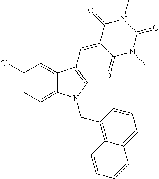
C1(Cl)=CC=C2C(=C1)C(C=C1C(=O)N(C)C(=O)N(C)C1=O)=CN2CC1=C2C(=CC=C1)C=CC=C2
